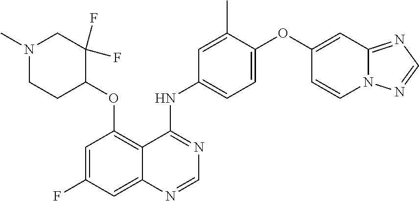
N1(C)CCC(OC2=C3C(=CC(F)=C2)N=CN=C3NC2=CC=C(OC3=CC4=NC=NN4C=C3)C(C)=C2)C(F)(F)C1
